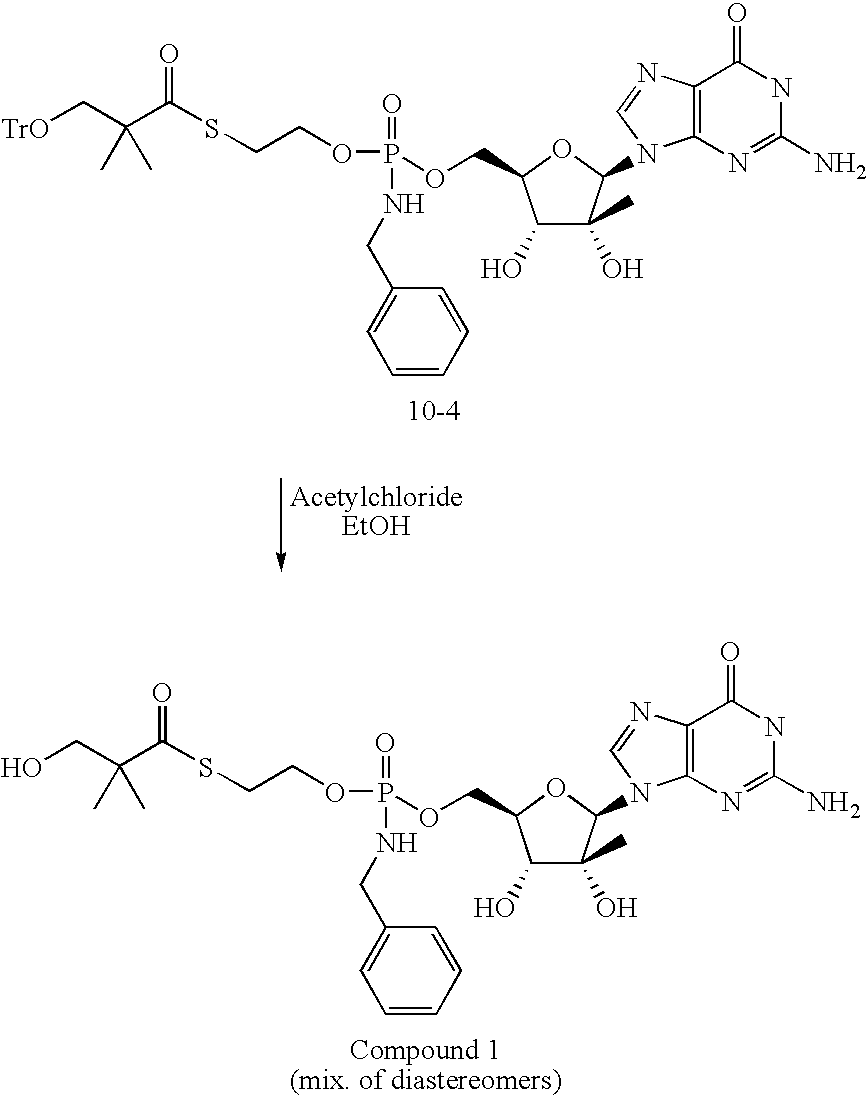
OCC(C(SCCOP(=O)(NCC1=CC=CC=C1)OCC1C(O)C(O)(C)C(N2C3=C(N=C2)C(=O)NC(N)=N3)O1)=O)(C)C.[TrO]CC(C(SCCOP(=O)(NCC1=CC=CC=C1)OCC1C(O)C(O)(C)C(N2C3=C(N=C2)C(=O)NC(N)=N3)O1)=O)(C)C
